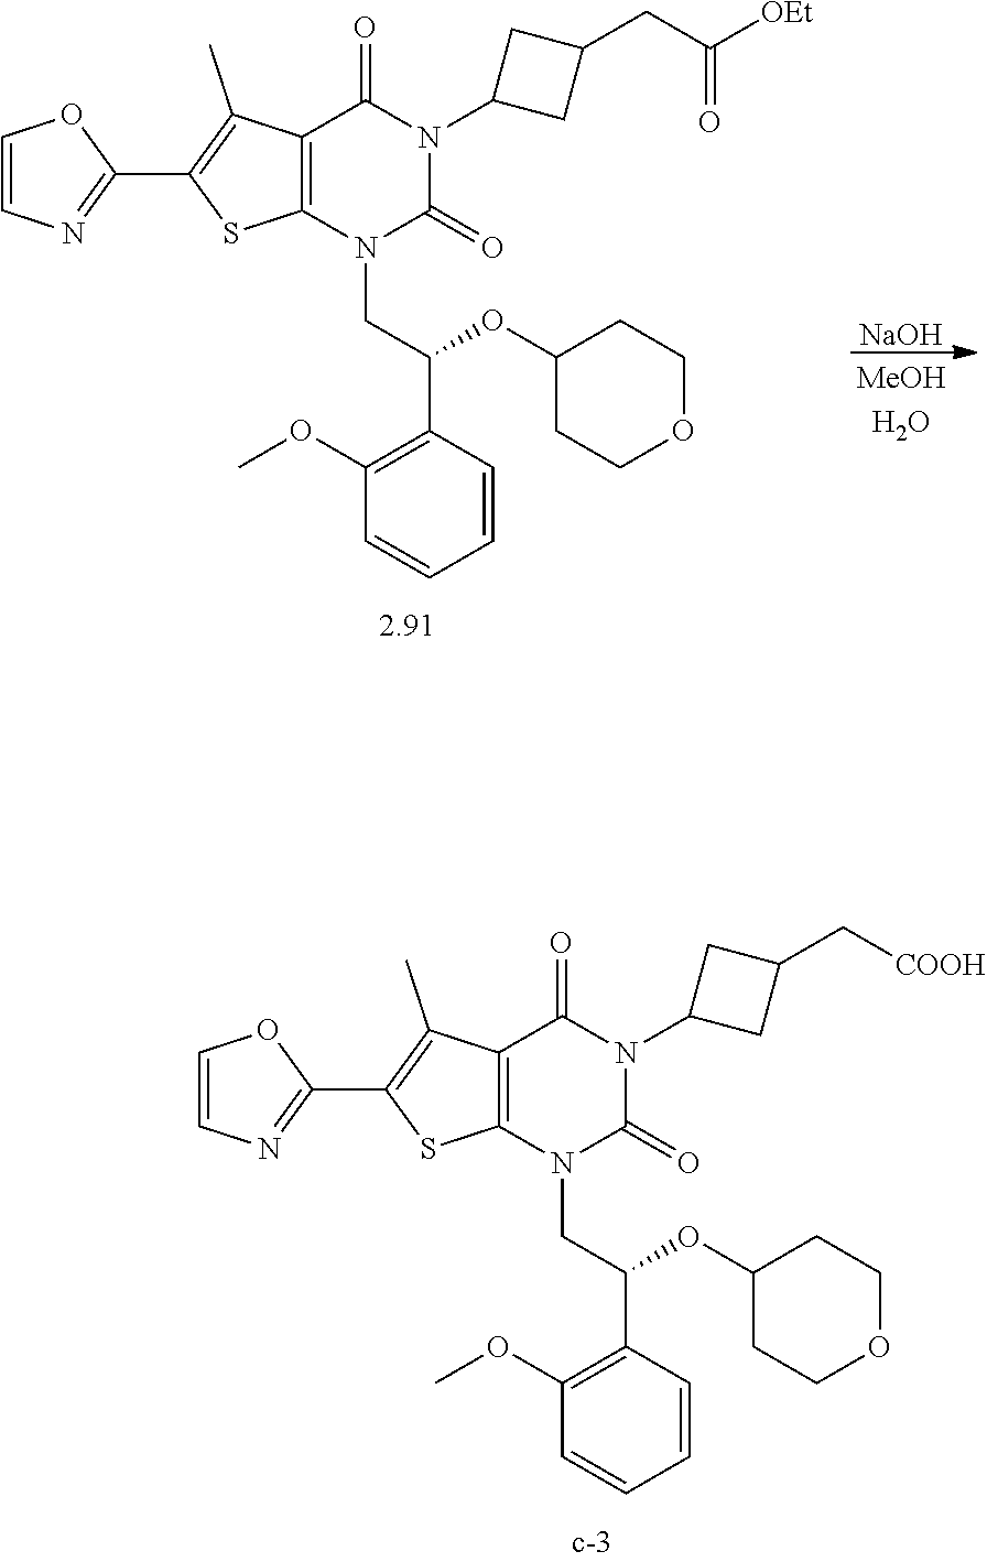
C12=C(N(CC(C3=C(OC)C=CC=C3)OC3CCOCC3)C(=O)N(C3CC(C[COOH])C3)C1=O)SC(C1=NC=CO1)=C2C.C12=C(N(CC(C3=C(OC)C=CC=C3)OC3CCOCC3)C(=O)N(C3CC(CC([OEt])=O)C3)C1=O)SC(C1=NC=CO1)=C2C.[NaOH]
